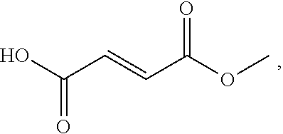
O=C(OC)C=CC(O)=O
